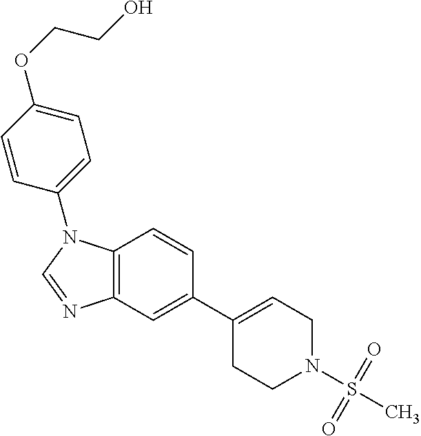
C1(C2=CCN(S(C)(=O)=O)CC2)=CC2=C(C=C1)N(C1=CC=C(OCCO)C=C1)C=N2
